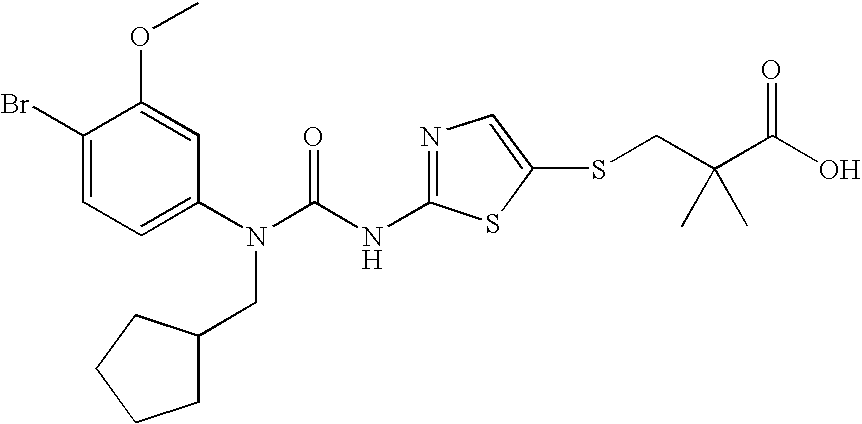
C1(Br)=CC=C(N(C(NC2=NC=C(SCC(C(O)=O)(C)C)S2)=O)CC2CCCC2)C=C1OC
